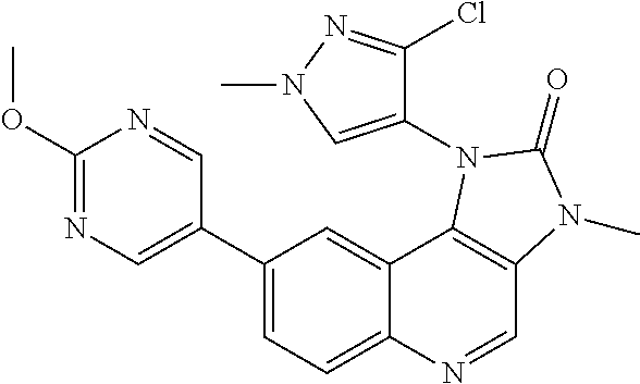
C1(OC)=NC=C(C2=CC=C3C(=C2)C2=C(C=N3)N(C)C(=O)N2C2=CN(C)N=C2Cl)C=N1
